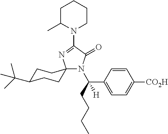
N1(C2=NC3(N(C(CCCC)(C4=CC=C([CO2H])C=C4)[H])C2=O)CCC(C(C)(C)C)CC3)CCCCC1C
